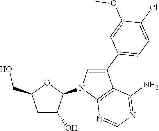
C1C(O)C(N2C3=C(C(C4=CC=C(Cl)C(OC)=C4)=C2)C(N)=NC=N3)OC1CO
